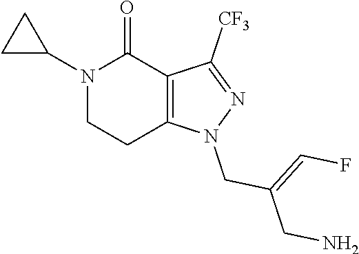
C1(N2C(=O)C3=C(N(CC(=CF)CN)N=C3[CF3])CC2)CC1
